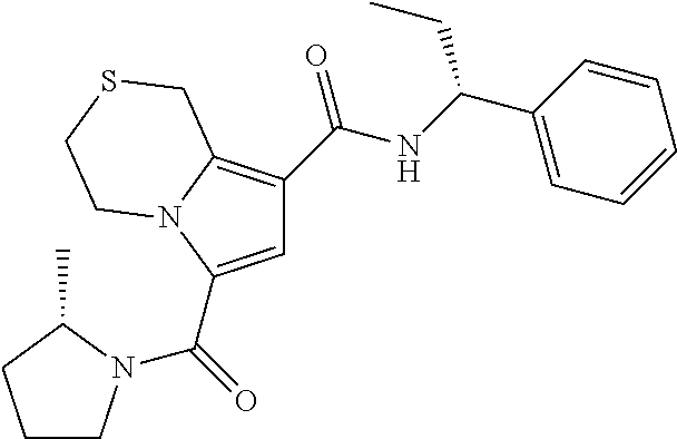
C1=C(C(=O)N2CCCC2C)N2C(=C1C(=O)NC(C1=CC=CC=C1)CC)CSCC2
